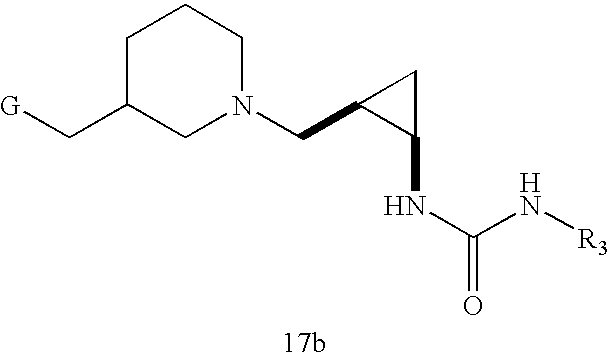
C(N[R3])(NC1C(CN2CCCC(C[G])C2)C1)=O
